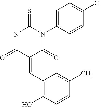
O=C1C(=CC2=C(O)C=CC(C)=C2)C(=O)N(C2=CC=C(Cl)C=C2)C(=S)N1
